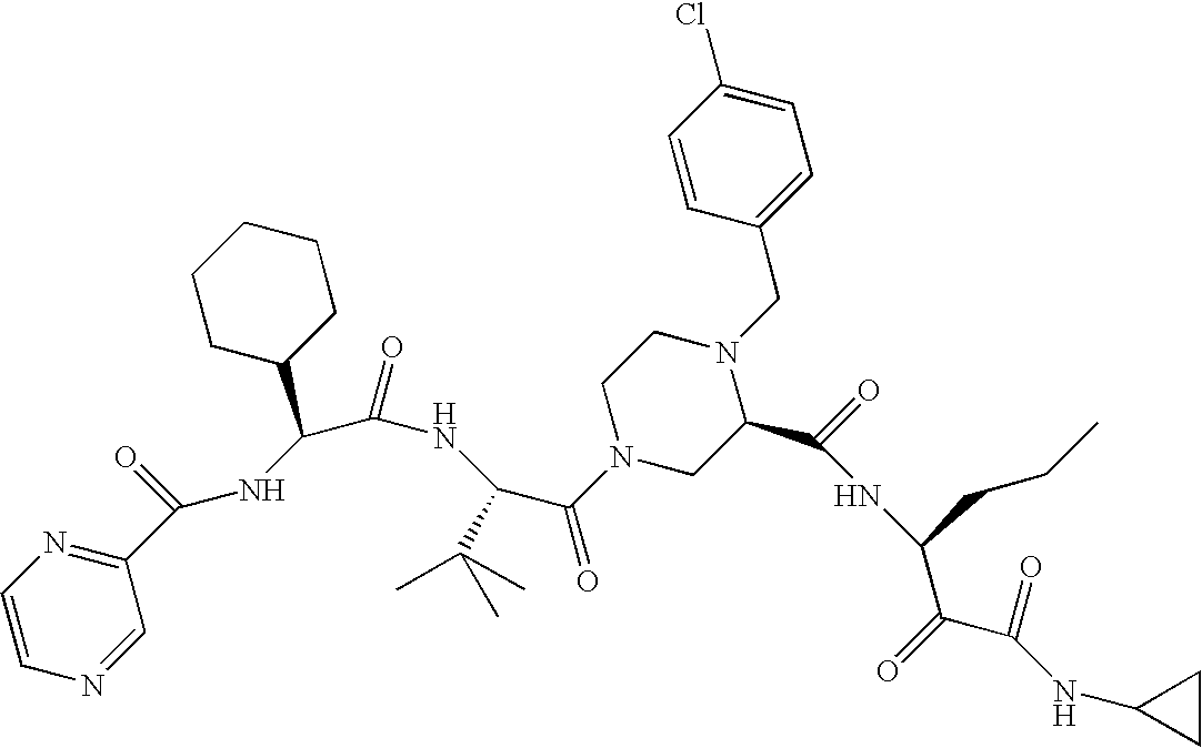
C1(C(NC(C(NC(C(=O)N2CC(C(=O)NC(CCC)C(=O)C(NC3CC3)=O)N(CC3=CC=C(Cl)C=C3)CC2)C(C)(C)C)=O)C2CCCCC2)=O)=NC=CN=C1
